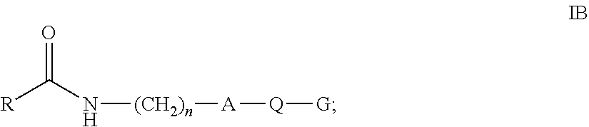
C(N[(CH2)n][A][Q][G])([R])=O
